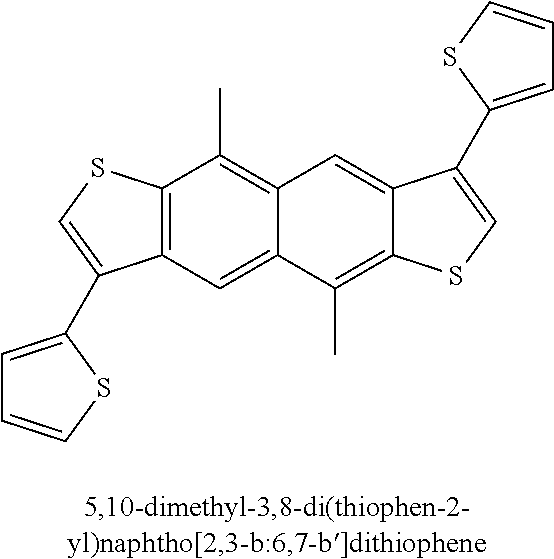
C12=C(C=C3C(=C1C)C=C1C(=C3C)SC=C1C1=CC=CS1)C(C1=CC=CS1)=CS2
